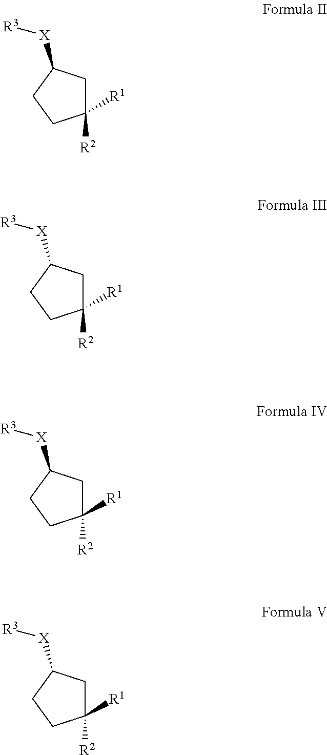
C1([R2])([R1])CC([X][R3])CC1.C1([R2])([R1])CC([X][R3])CC1.C1([R2])([R1])CC([X][R3])CC1.C1([R2])([R1])CC([X][R3])CC1
